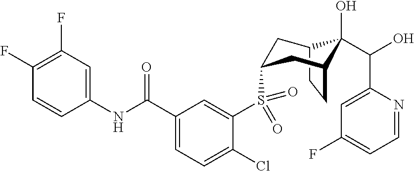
C12CCC(CC(S(C3=CC(C(NC4=CC(F)=C(F)C=C4)=O)=CC=C3Cl)(=O)=O)C1)C2(O)C(O)C1=CC(F)=CC=N1
